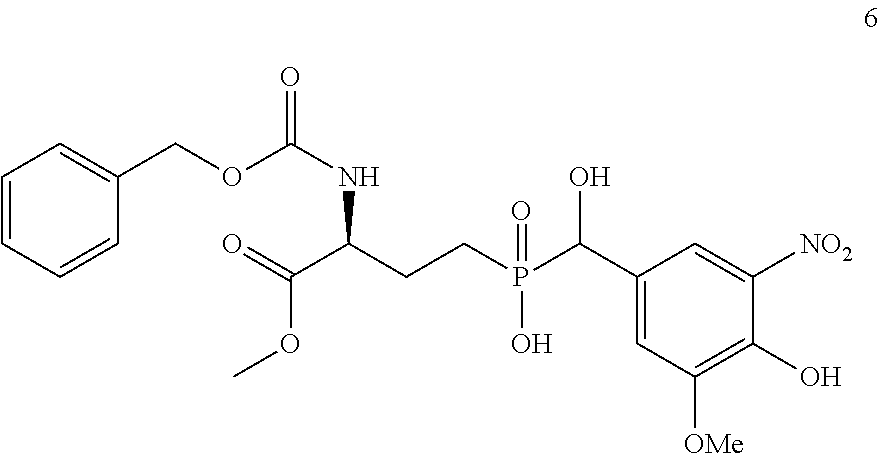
C1=CC=CC(COC(NC(C(=O)OC)CCP(C(C2=CC([OMe])=C(O)C([NO2])=C2)O)(O)=O)=O)=C1
